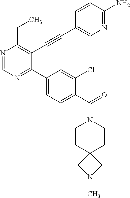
N1=CN=C(C2=CC=C(C(=O)N3CCC4(CC3)CN(C)C4)C(Cl)=C2)C(C#CC2=CN=C(N)C=C2)=C1CC
